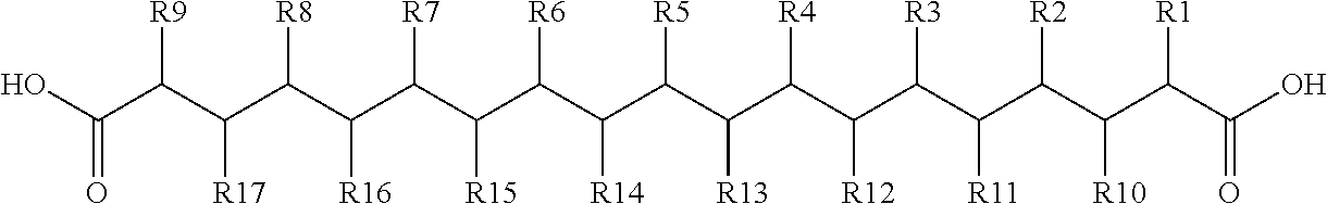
C(C(C(C(C(C(C(C(C(C(C(C(C(C(C([R11])C([R2])C(C(C(O)=O)[R1])[R10])[R3])[R12])[R4])[R13])[R5])[R14])[R6])[R15])[R7])[R16])[R8])[R17])[R9])(O)=O
